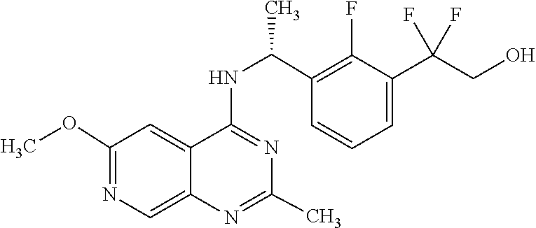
N1=C(NC(C2=C(F)C(C(CO)(F)F)=CC=C2)C)C2=CC(OC)=NC=C2N=C1C
